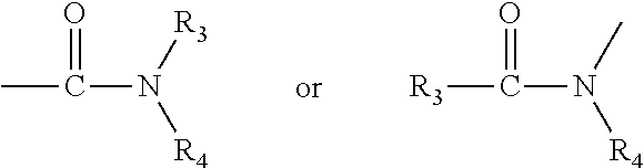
CC(=O)N([R3])[R4].[R3]C(=O)N(C)[R4]
